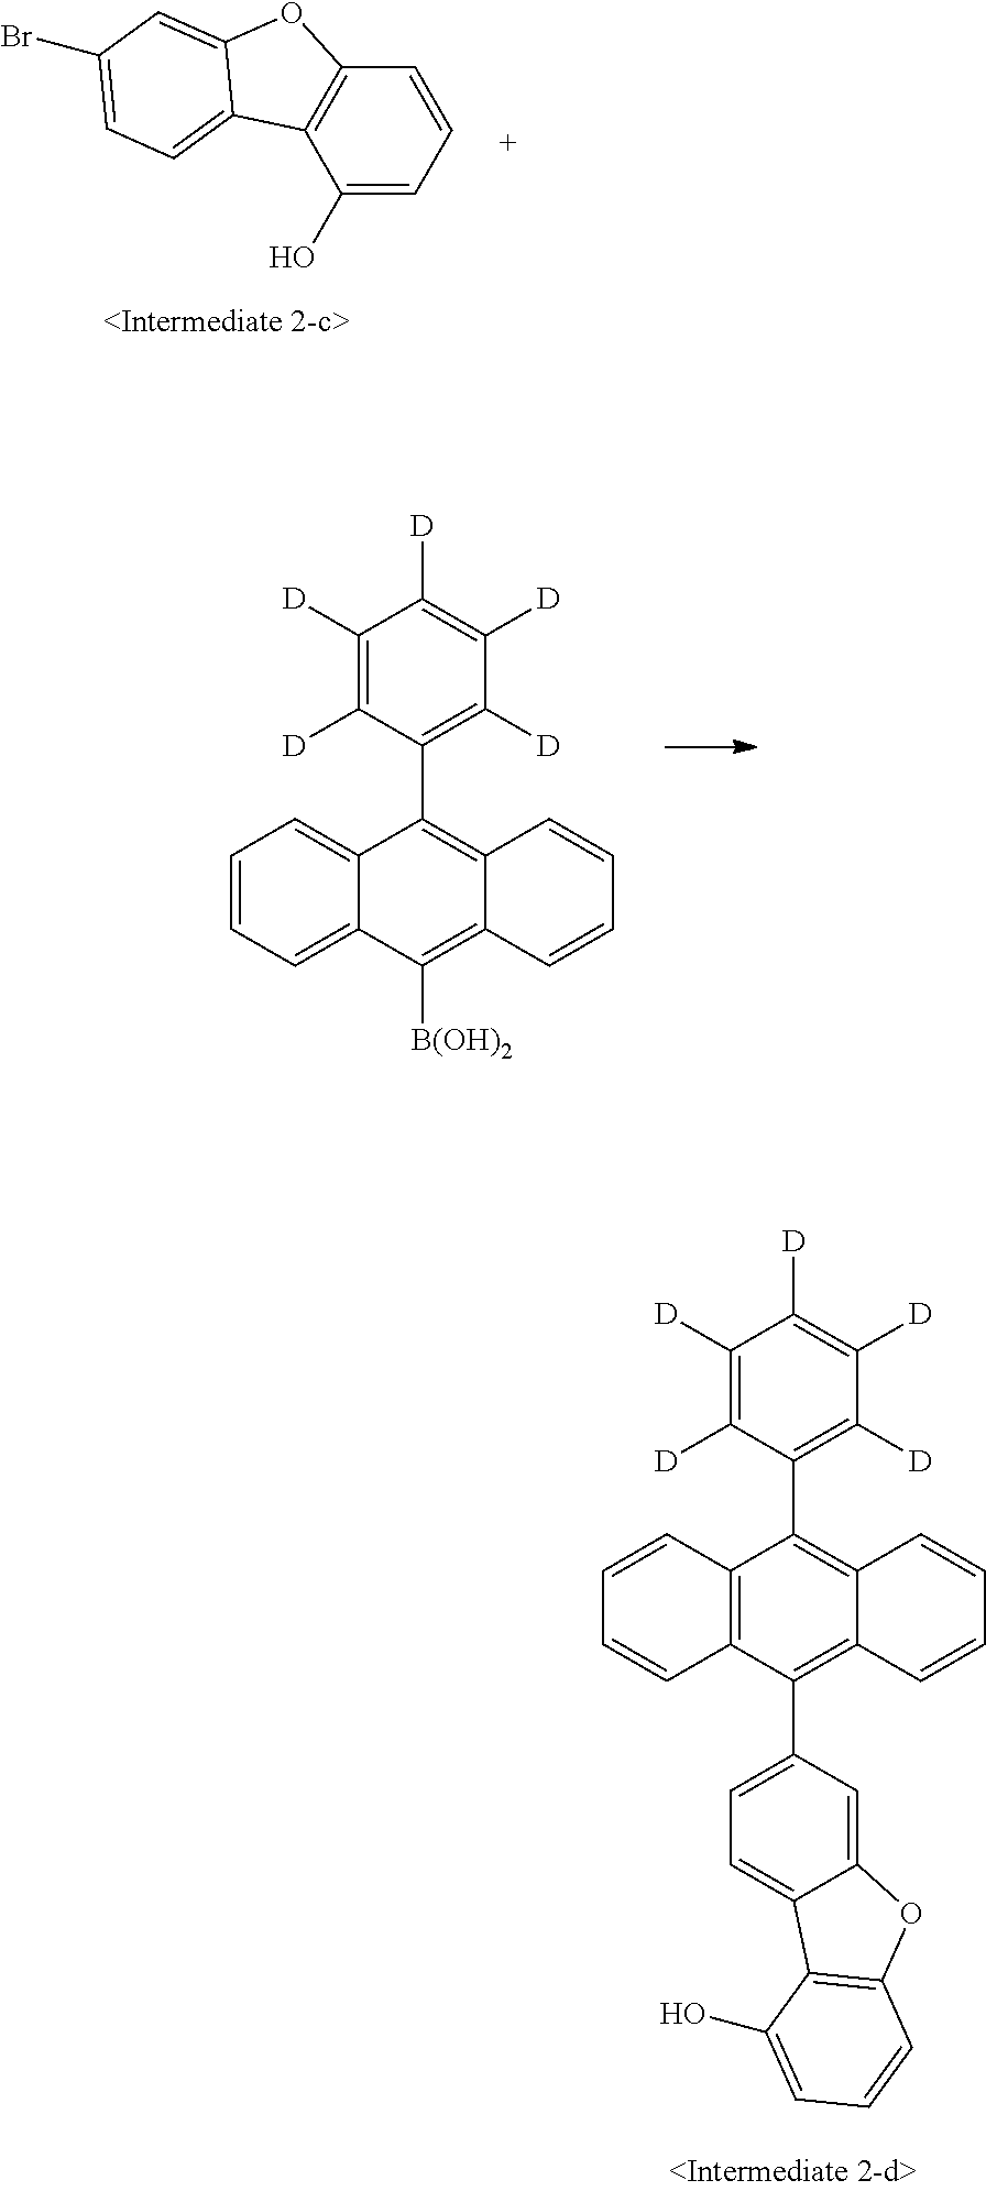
C12=CC=CC=C1C([B(OH)2])=C1C(=C2C2=C([D])C([D])=C([D])C([D])=C2[D])C=CC=C1.C12=C(C(C3=CC=C4C(=C3)OC3=C4C(O)=CC=C3)=C3C(=C1C1=C([D])C([D])=C([D])C([D])=C1[D])C=CC=C3)C=CC=C2.C1(O)=CC=CC2=C1C1=CC=C(Br)C=C1O2
